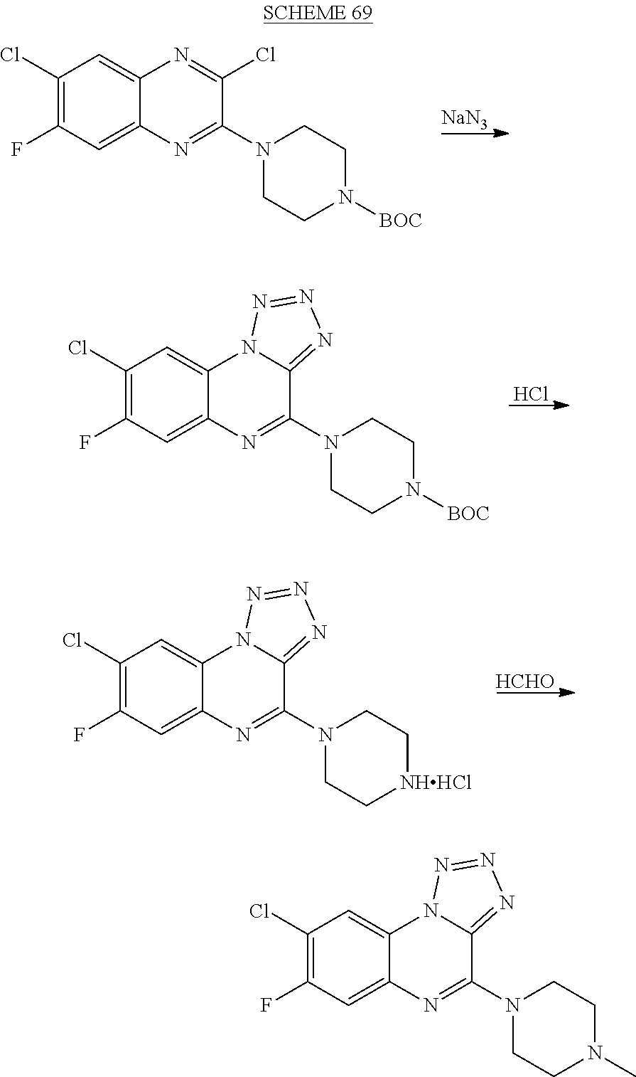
C1(Cl)=C(F)C=C2C(=C1)N1C(=NN=N1)C(N1CCN(C)CC1)=N2.C1(Cl)=C(F)C=C2C(=C1)N=C(Cl)C(N1CCN([BOC])CC1)=N2.[NaN3].C1(Cl)=C(F)C=C2C(=C1)N1C(=NN=N1)C(N1CCN([BOC])CC1)=N2.Cl.C1(Cl)=C(F)C=C2C(=C1)N1C(=NN=N1)C(N1CC[NHHCl]CC1)=N2.[HCHO]
